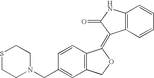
C1(CN2CCSCC2)=CC2=C(C=C1)C(=C1C3=C(NC1=O)C=CC=C3)OC2
